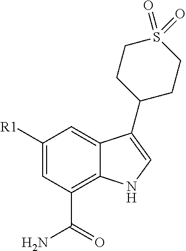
C1([R1])=CC(C(=O)N)=C2C(=C1)C(C1CCS(=O)(=O)CC1)=CN2
